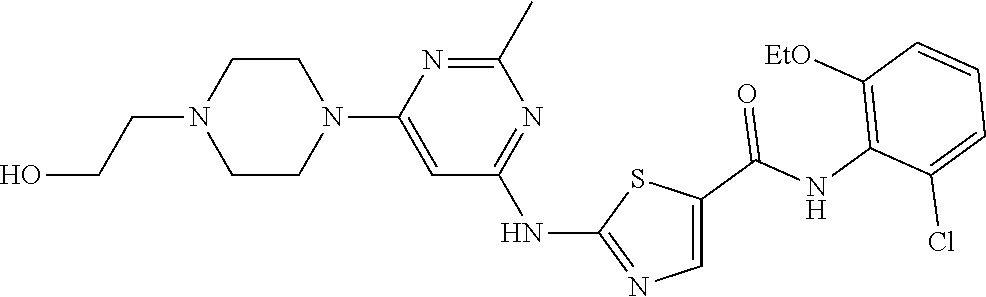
C1CN(CCO)CCN1C1=CC(NC2=NC=C(C(NC3=C([EtO])C=CC=C3Cl)=O)S2)=NC(C)=N1
